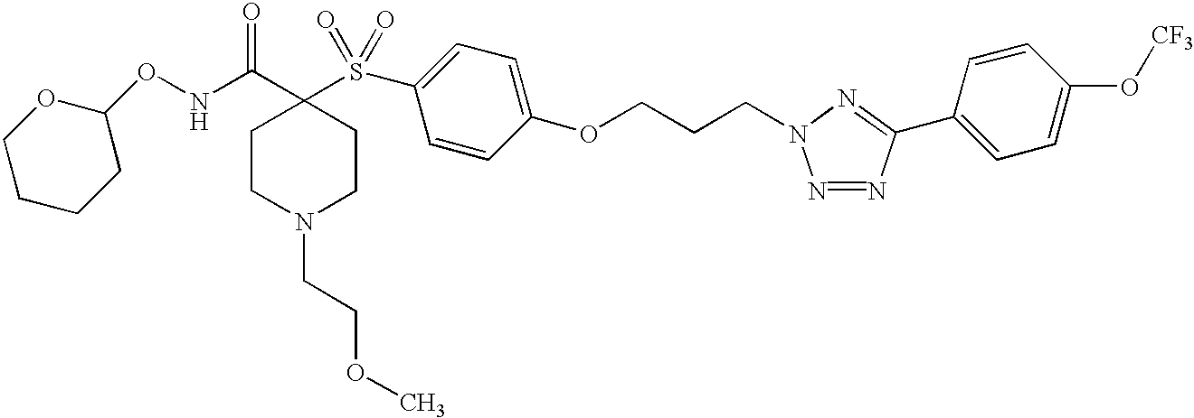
C1CC(ONC(C2(S(C3=CC=C(OCCCN4N=NC(C5=CC=C(O[CF3])C=C5)=N4)C=C3)(=O)=O)CCN(CCOC)CC2)=O)OCC1
